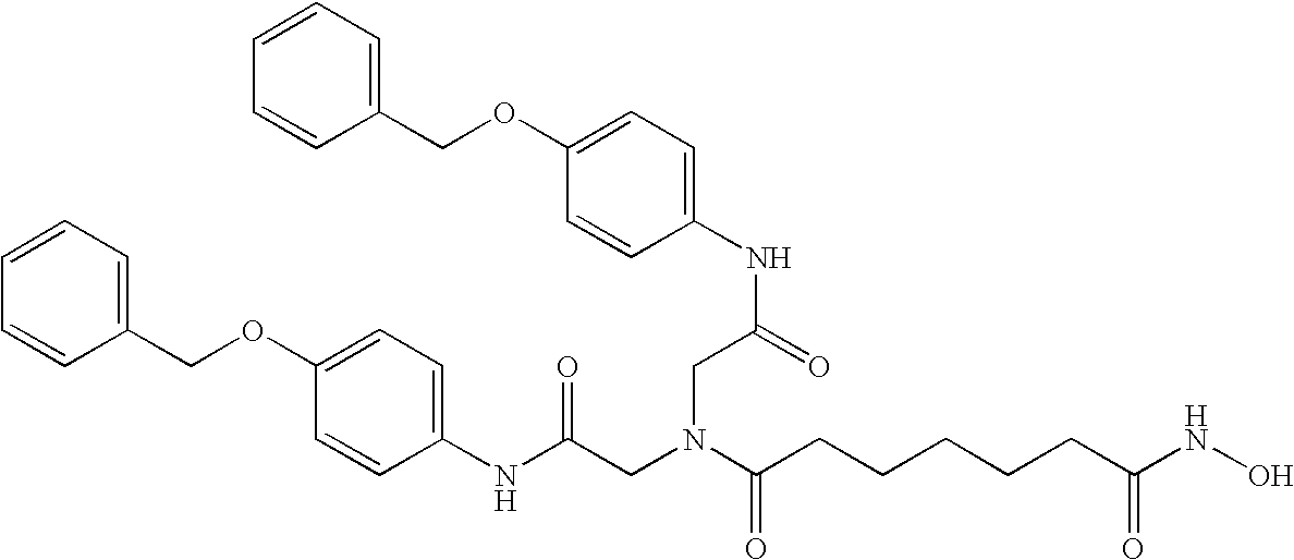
N(C(=O)CN(CC(NC1=CC=C(OCC2=CC=CC=C2)C=C1)=O)C(=O)CCCCCC(NO)=O)C1=CC=C(OCC2=CC=CC=C2)C=C1
